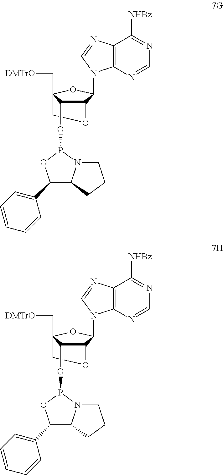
C12C(N3C4=C(N=C3)C([NHBz])=NC=N4)OC(C[DMTrO])(CO1)C2OP1OC(C2=CC=CC=C2)C2N1CCC2.C12C(N3C4=C(N=C3)C([NHBz])=NC=N4)OC(C[DMTrO])(CO1)C2OP1OC(C2=CC=CC=C2)C2N1CCC2
